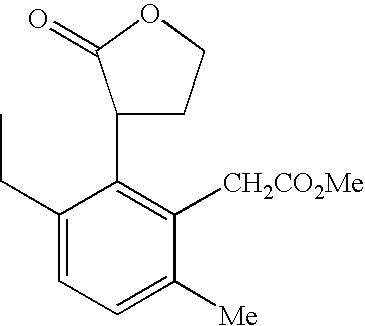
C1(CC)=CC=C([Me])C([CH2CO2Me])=C1C1CCOC1=O
